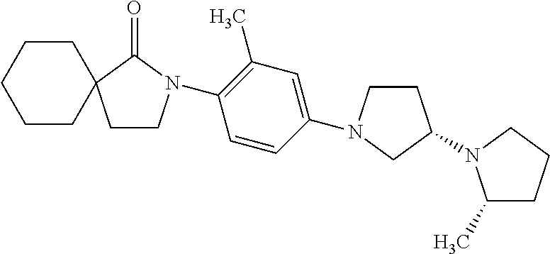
C1CCCCC12CCN(C1=C(C)C=C(N3CCC(N4C(C)CCC4)C3)C=C1)C2=O
